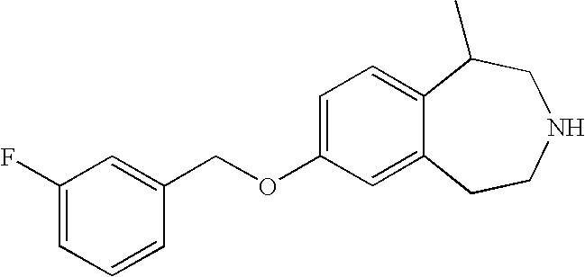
C1(F)=CC=CC(COC2=CC=C3C(=C2)CCNCC3C)=C1
